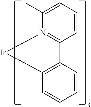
C12=C(C=CC=C1)[Ir]N1=C2C=CC=C1C
